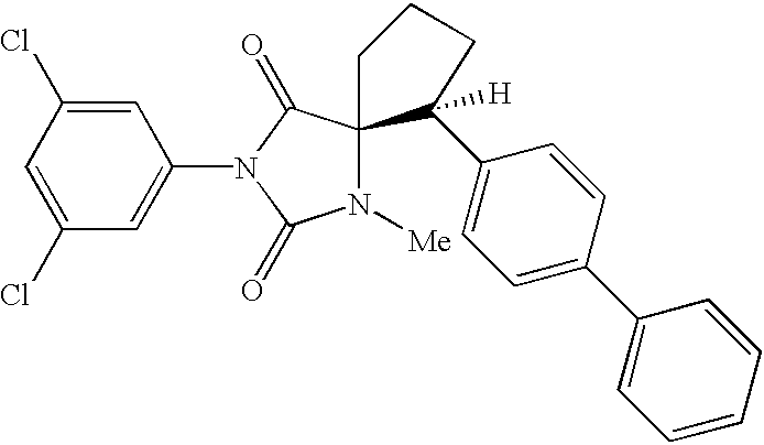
C1=C(Cl)C=C(N2C(=O)C3(N([Me])C2=O)CCCC3([H])C2=CC=C(C3=CC=CC=C3)C=C2)C=C1Cl
